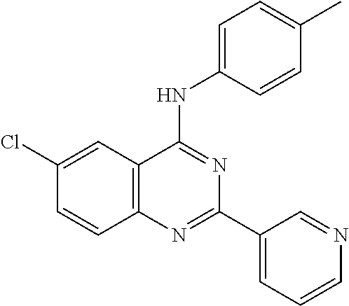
C12=C(C=C(Cl)C=C1)C(NC1=CC=C(C)C=C1)=NC(C1=CC=CN=C1)=N2
